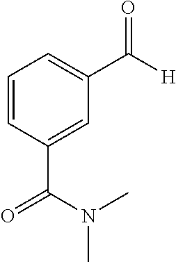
C1=CC(C(N(C)C)=O)=CC(C([H])=O)=C1
